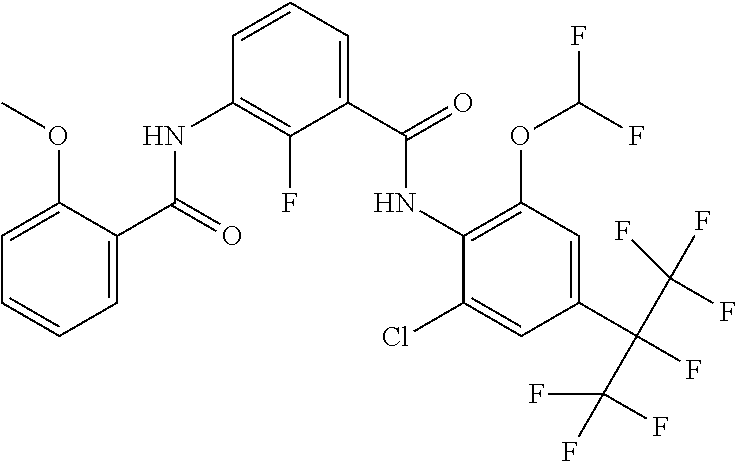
N(C1=C(OC(F)F)C=C(C(F)(C(F)(F)F)C(F)(F)F)C=C1Cl)C(C1=CC=CC(NC(C2=CC=CC=C2OC)=O)=C1F)=O
